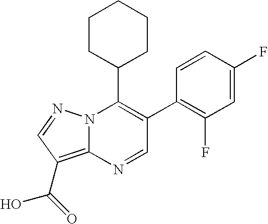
C1(F)=C(C2=C(C3CCCCC3)N3C(=C(C(O)=O)C=N3)N=C2)C=CC(F)=C1
